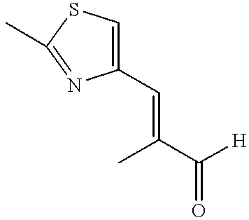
CC(C(=O)[H])=CC1=CSC(C)=N1
